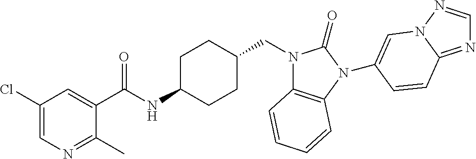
C1(Cl)=CN=C(C)C(C(NC2CCC(CN3C4=C(N(C5=CN6N=CN=C6C=C5)C3=O)C=CC=C4)CC2)=O)=C1
